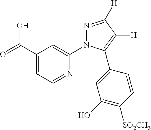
OC(C1=CC=NC(N2N=C([H])C([H])=C2C2=CC(O)=C([SO2CH3])C=C2)=C1)=O
